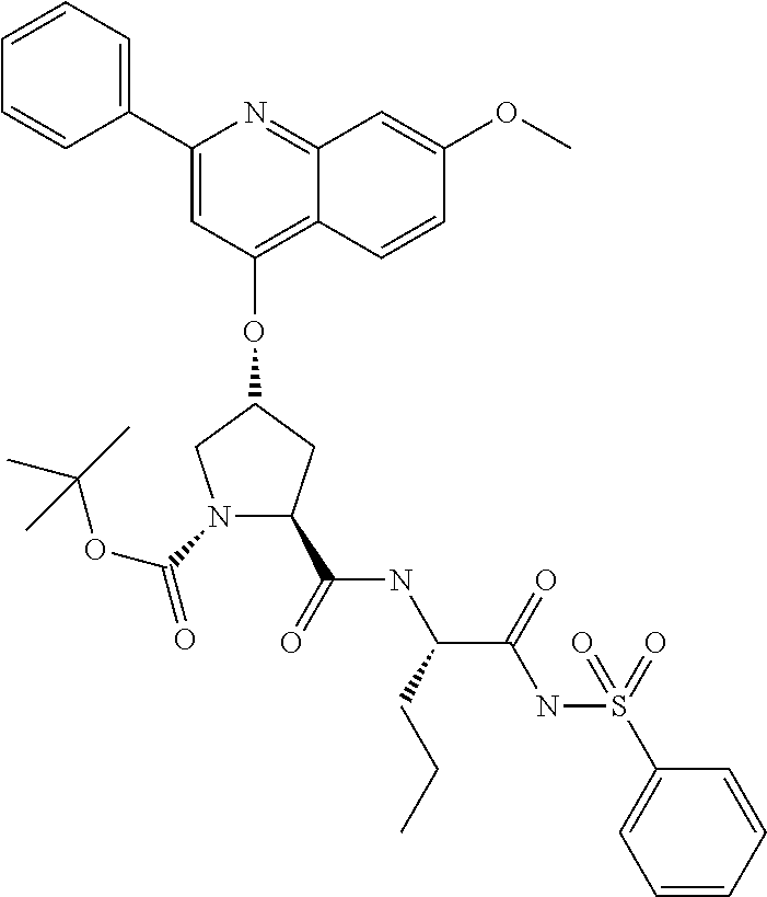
C1=CC=C(C2=CC(OC3CN(C(=O)OC(C)(C)C)C(C(NC(CCC)C(NS(=O)(C4=CC=CC=C4)=O)=O)=O)C3)=C3C(=N2)C=C(OC)C=C3)C=C1
